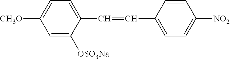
C1=C([OSO3Na])C(C=CC2=CC=C([NO2])C=C2)=CC=C1[CH3O]
